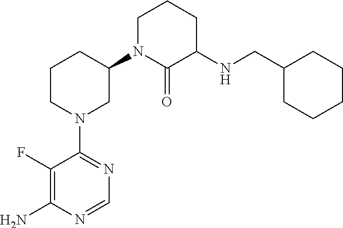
C1(N2CC(N3C(=O)C(NCC4CCCCC4)CCC3)CCC2)=NC=NC(N)=C1F
